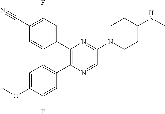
C1(C#N)=C(F)C=C(C2=C(C3=CC=C(OC)C(F)=C3)N=CC(N3CCC(NC)CC3)=N2)C=C1
